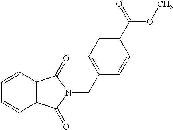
C1=CC=CC2=C1C(=O)N(CC1=CC=C(C(OC)=O)C=C1)C2=O
